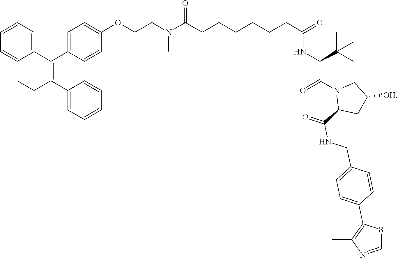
C1(C(=C(C2=CC=CC=C2)CC)C2=CC=C(OCCN(C(CCCCCCC(=O)NC(C(N3C(C(=O)NCC4=CC=C(C5=C(C)N=CS5)C=C4)CC([OH])C3)=O)C(C)(C)C)=O)C)C=C2)=CC=CC=C1
